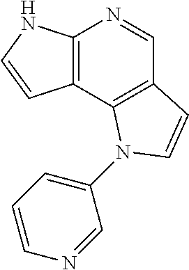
C12=C(NC=C1)N=CC1=C2N(C2=CC=CN=C2)C=C1
